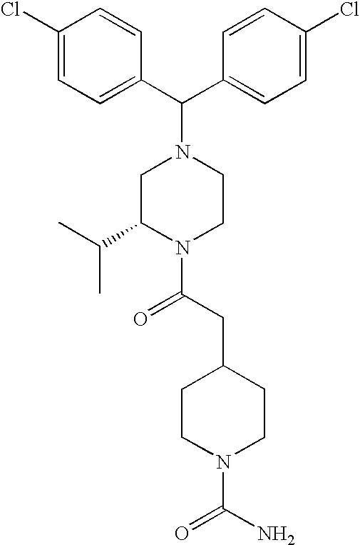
C(C1=CC=C(Cl)C=C1)(N1CC(C(C)C)N(C(CC2CCN(C(N)=O)CC2)=O)CC1)C1=CC=C(Cl)C=C1
